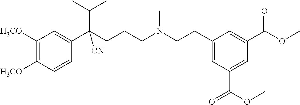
C1([H3CO])=C([H3CO])C=CC(C(CCCN(CCC2=CC(C(=O)OC)=CC(C(OC)=O)=C2)C)(C(C)C)[CN])=C1
